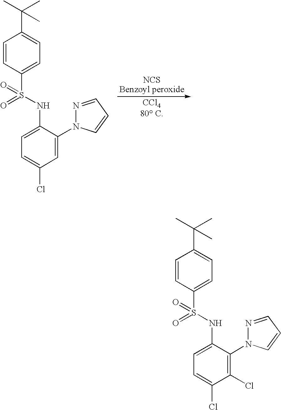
C1=CC(S(=O)(NC2=CC=C(Cl)C=C2N2N=CC=C2)=O)=CC=C1C(C)(C)C.C1=CC(S(=O)(NC2=CC=C(Cl)C(Cl)=C2N2N=CC=C2)=O)=CC=C1C(C)(C)C
